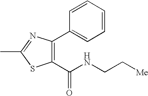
C1=CC(C2=C(C(NCC[Me])=O)SC(C)=N2)=CC=C1
